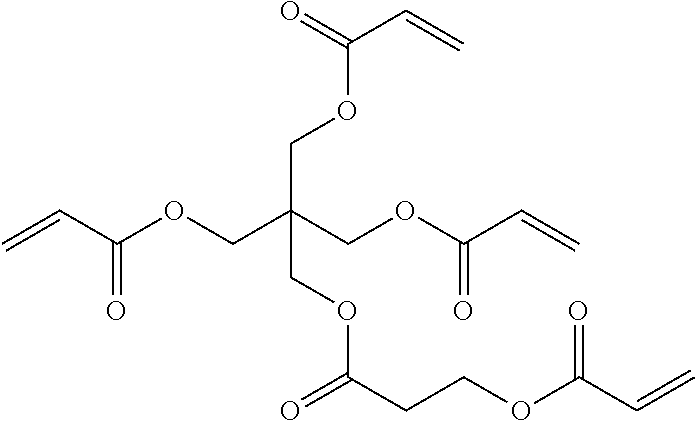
C=CC(OCC(COC(C=C)=O)(COC(C=C)=O)COC(CCOC(C=C)=O)=O)=O
